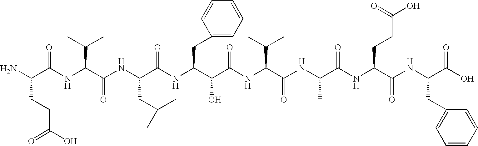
NC(C(NC(C(NC(C(NC(C(C(NC(C(NC(C(NC(C(NC(C(O)=O)CC1=CC=CC=C1)=O)CCC(O)=O)=O)C)=O)C(C)C)=O)O)CC1=CC=CC=C1)=O)CC(C)C)=O)C(C)C)=O)CCC(O)=O
